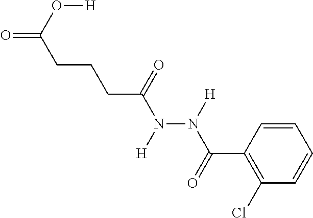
C1=CC(C(=O)N([H])N([H])C(=O)CCCC(=O)O[H])=C(Cl)C=C1
